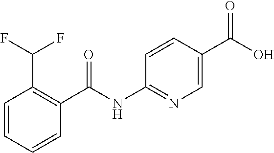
C1=CC=CC(C(NC2=NC=C(C(O)=O)C=C2)=O)=C1C(F)F
